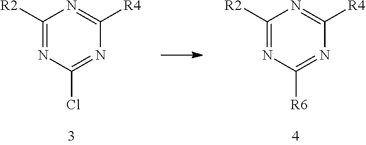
C1([R2])=NC(Cl)=NC([R4])=N1.C1([R2])=NC([R6])=NC([R4])=N1
